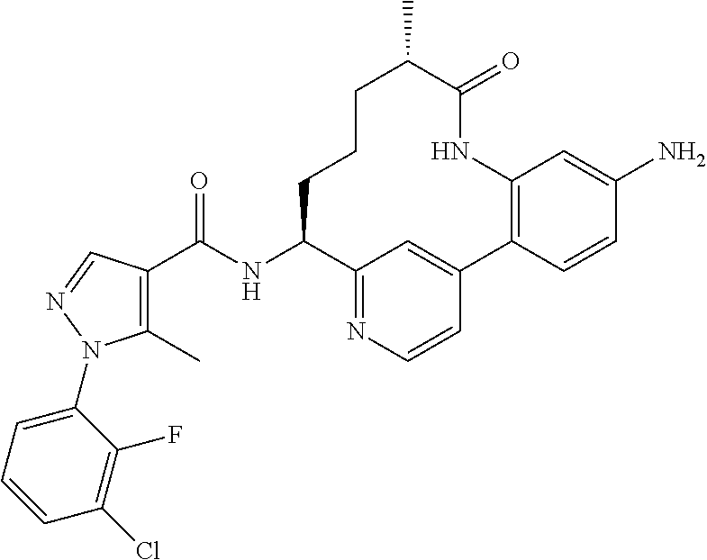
C1(C)=C(C(NC2C3=NC=CC(=C3)C3=C(NC(=O)C(C)CCC2)C=C(N)C=C3)=O)C=NN1C1=CC=CC(Cl)=C1F
